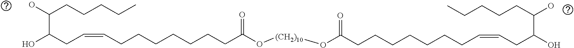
OC(C(O)CC=CCCCCCCCC(O[(CH2)10]OC(CCCCCCCC=CCC(O)C(CCCCC)O)=O)=O)CCCCC
